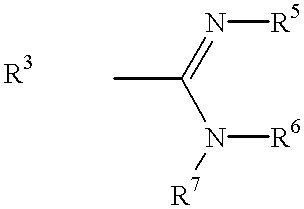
CC(N([R6])[R7])=N[R5]
